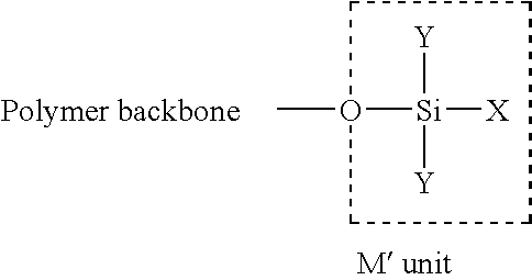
[Y][Si](O1(C)CCCC1)([Y])[X].[Polymer backbone]
